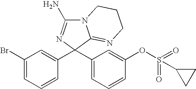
N12C(N)=NC(C3=CC(Br)=CC=C3)(C3=CC=CC(OS(=O)(=O)C4CC4)=C3)C1=NCCC2
